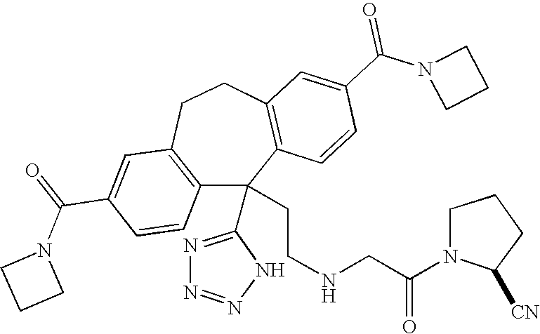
N1(C(=O)C2=CC3=C(C=C2)C(C2=NN=NN2)(CCNCC(N2C([CN])CCC2)=O)C2=C(CC3)C=C(C(N3CCC3)=O)C=C2)CCC1
